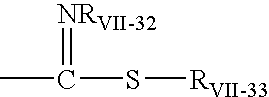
S([RVII-33])C(C)=[NRVII-32]
